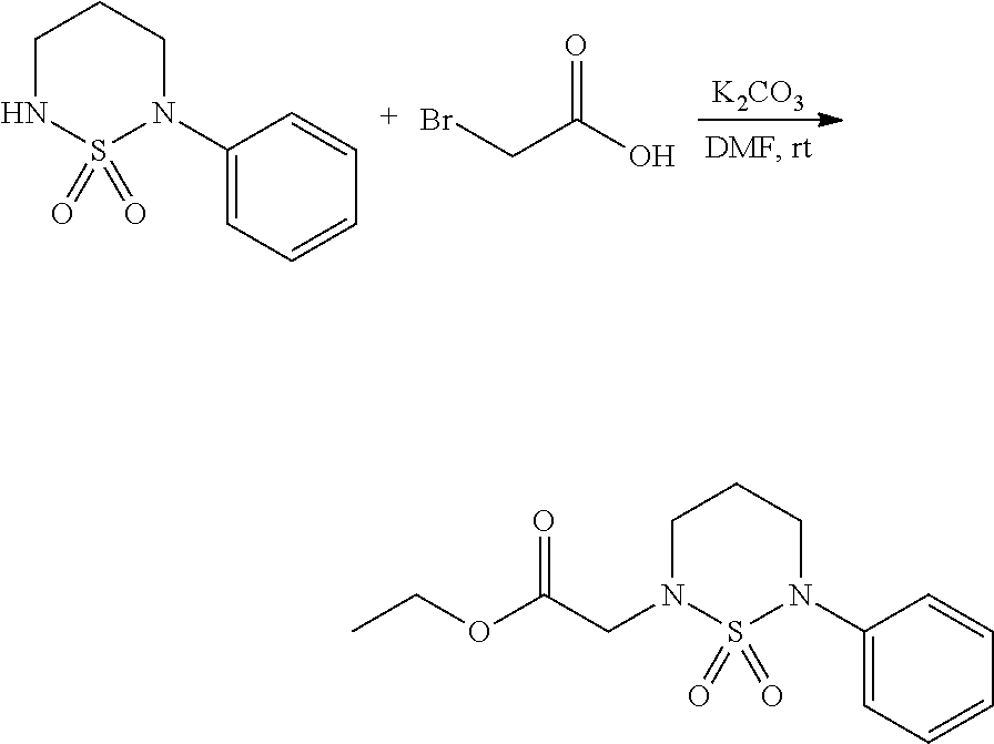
[K2CO3].C1NS(=O)(=O)N(C2=CC=CC=C2)CC1.BrCC(O)=O.C1N(CC(OCC)=O)S(=O)(=O)N(C2=CC=CC=C2)CC1
